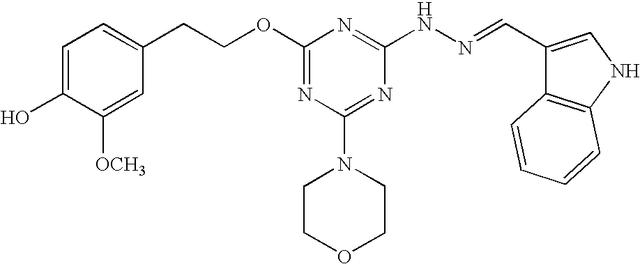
C1=C(O)C([OCH3])=CC(CCOC2=NC(N3CCOCC3)=NC(NN=CC3=CNC4=C3C=CC=C4)=N2)=C1
